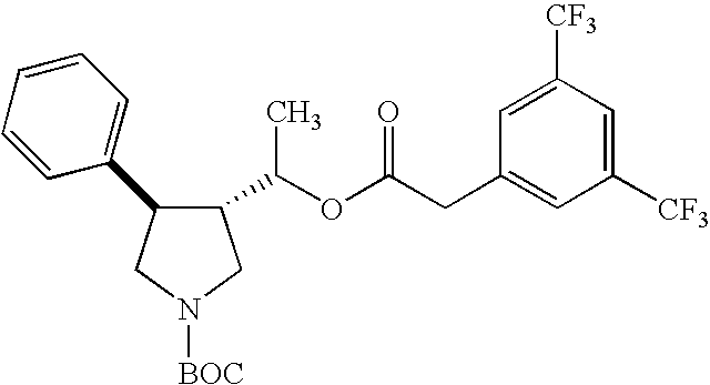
C1(C2C(C(OC(CC3=CC([CF3])=CC([CF3])=C3)=O)C)CN([BOC])C2)=CC=CC=C1
